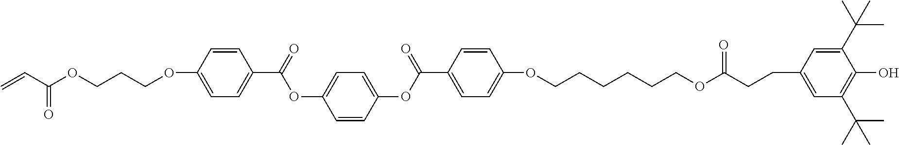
C1(OCCCOC(C=C)=O)=CC=C(C(=O)OC2=CC=C(OC(C3=CC=C(OCCCCCCOC(CCC4=CC(C(C)(C)C)=C(O)C(C(C)(C)C)=C4)=O)C=C3)=O)C=C2)C=C1
